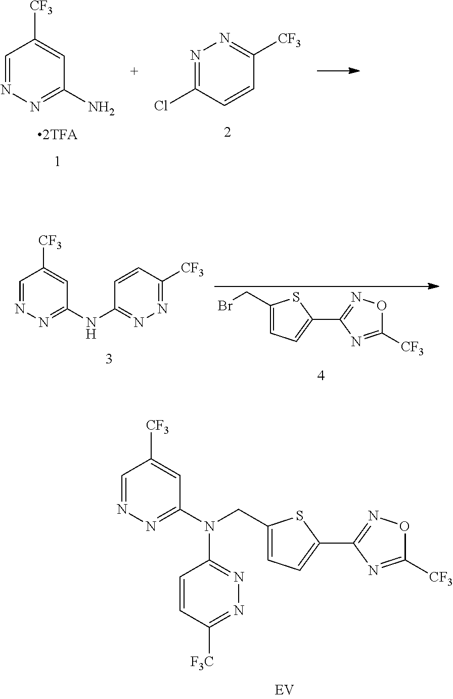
N1=C(Cl)C=CC([CF3])=N1.C1=NN=C(N)C=C1[CF3].BrCC1=CC=C(C2=NOC([CF3])=N2)S1.C1=NN=C(NC2=NN=C([CF3])C=C2)C=C1[CF3].C1=NN=C(N(CC2=CC=C(C3=NOC([CF3])=N3)S2)C2=NN=C([F3C])C=C2)C=C1[CF3]
